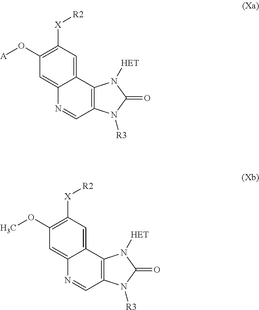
C12=CC([X][R2])=C(O[A])C=C1N=CC1=C2N([HET])C(=O)N1[R3].C12=CC([X][R2])=C(OC)C=C1N=CC1=C2N([HET])C(=O)N1[R3]
